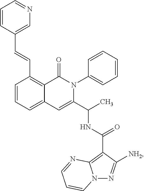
C1=CC=C2C(=C1C=CC1=CN=CC=C1)C(=O)N(C1=CC=CC=C1)C(C(C)NC(C1=C3N(N=C1[NH2])C=CC=N3)=O)=C2
